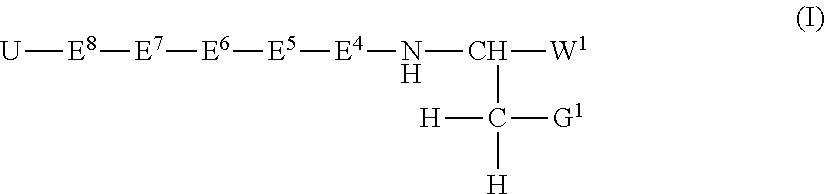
[U][E8][E7][E6][E5][E4]NC([W1])C([H])([H])[G1]
